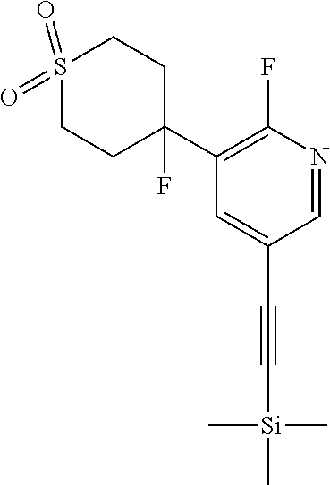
S1(=O)(=O)CCC(F)(C2=C(F)N=CC(C#C[Si](C)(C)C)=C2)CC1
